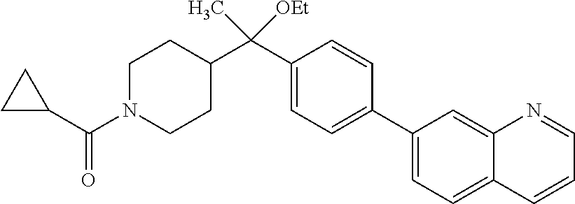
C1(C2=CC=C(C(C3CCN(C(C4CC4)=O)CC3)([OEt])C)C=C2)=CC=C2C(=C1)N=CC=C2
